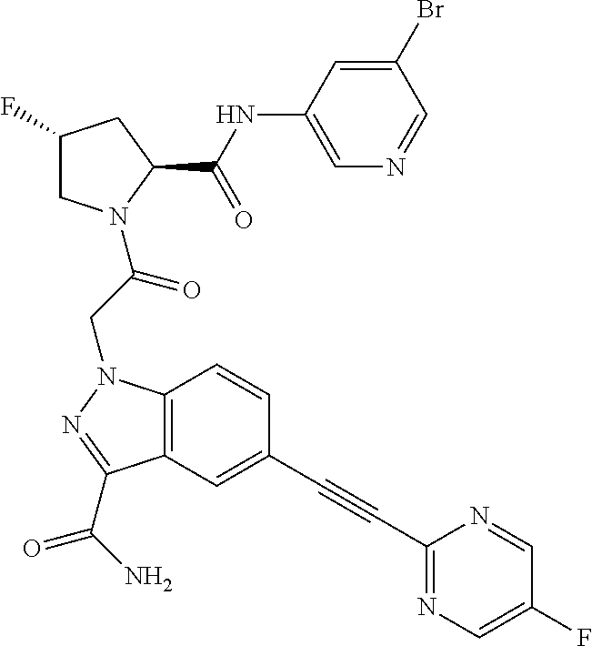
C1(NC(C2CC(F)CN2C(CN2C3=C(C(C(N)=O)=N2)C=C(C#CC2=NC=C(F)C=N2)C=C3)=O)=O)=CN=CC(Br)=C1
